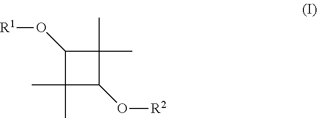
C1(C)(C)C(O[R1])C(C)(C)C1O[R2]
